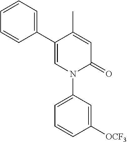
C1=C(C)C(C2=CC=CC=C2)=CN(C2=CC=CC([OCF3])=C2)C1=O
